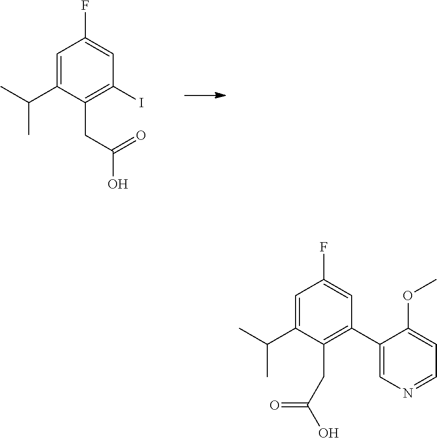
C1=C(C(C)C)C(CC(O)=O)=C(I)C=C1F.C1=C(C(C)C)C(CC(O)=O)=C(C2=CN=CC=C2OC)C=C1F
